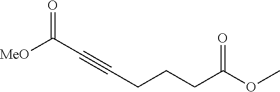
[MeO]C(C#CCCCC(OC)=O)=O
